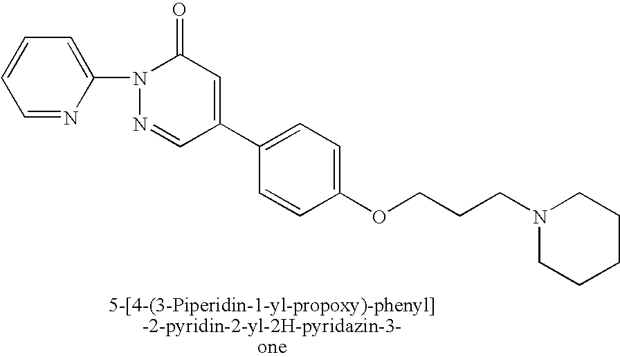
C1(C2=CC(=O)N(C3=CC=CC=N3)N=C2)=CC=C(OCCCN2CCCCC2)C=C1
